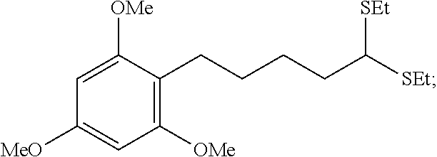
C1([MeO])=CC([OMe])=C(CCCCC([SEt])[SEt])C([OMe])=C1
